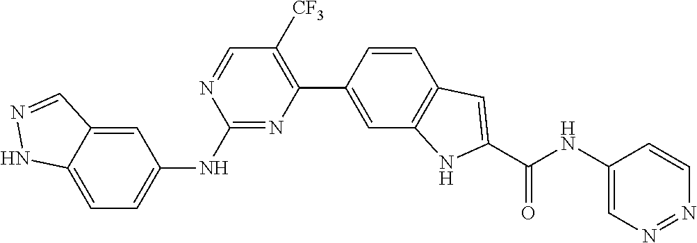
C1=C2C(=CC(NC3=NC(C4=CC5=C(C=C4)C=C(C(NC4=CN=NC=C4)=O)N5)=C([CF3])C=N3)=C1)C=NN2
